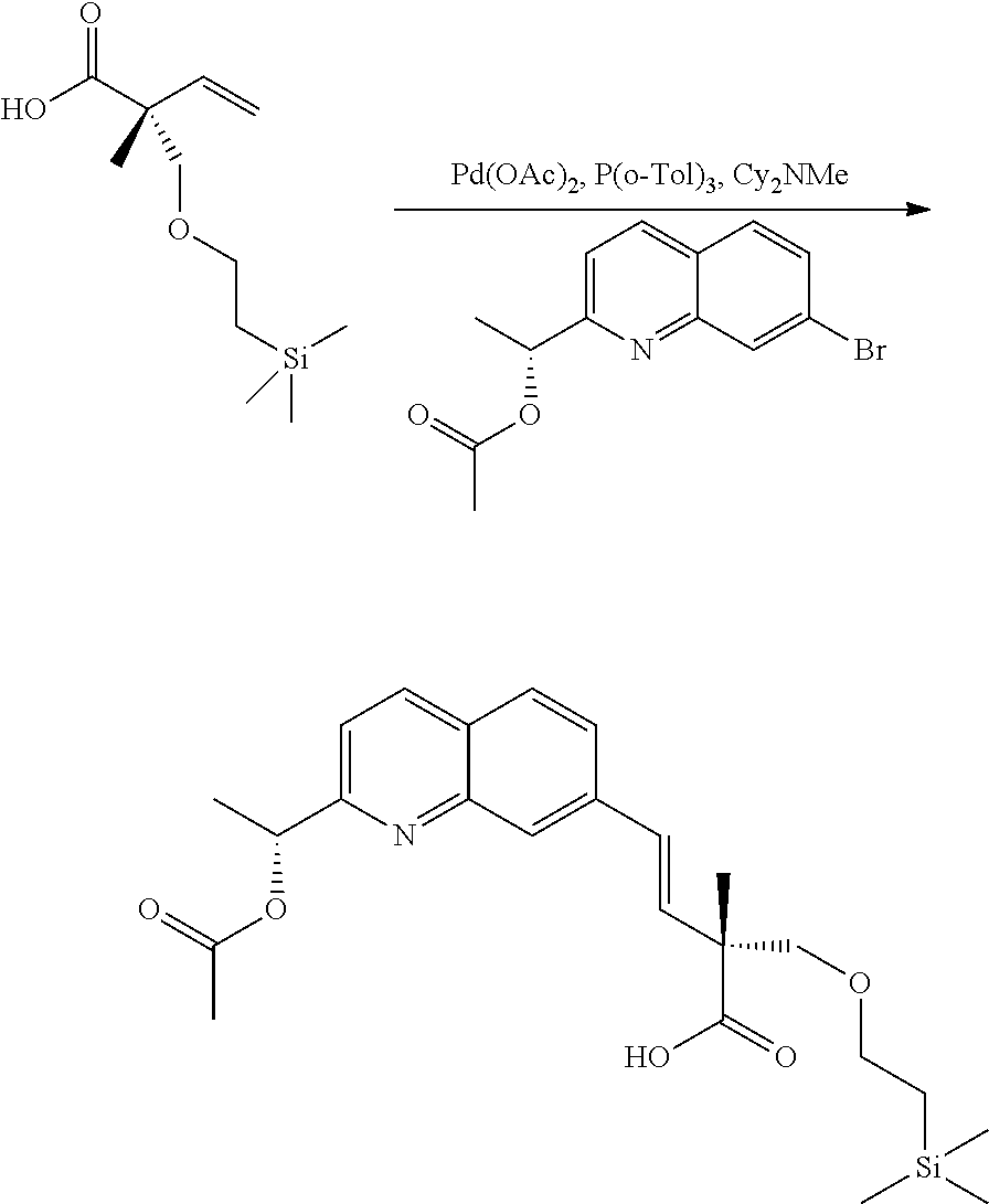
C1=C(C(C)OC(C)=O)N=C2C(=C1)C=CC(Br)=C2.OC(C(C)(COCC[Si](C)(C)C)C=C)=O.C1=C(C(C)OC(C)=O)N=C2C(=C1)C=CC(C=CC(COCC[Si](C)(C)C)(C(=O)O)C)=C2
